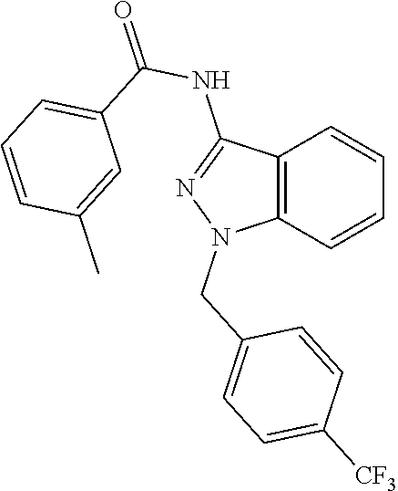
C12=C(C=CC=C1)N(CC1=CC=C([CF3])C=C1)N=C2NC(=O)C1=CC=CC(C)=C1
